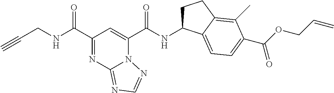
C#CCNC(C1=NC2=NC=NN2C(C(NC2CCC3=C(C)C(C(OCC=C)=O)=CC=C23)=O)=C1)=O
